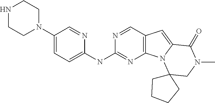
C12=C(C=NC(NC3=CC=C(N4CCNCC4)C=N3)=N1)C=C1N2C2(CN(C)C1=O)CCCC2
